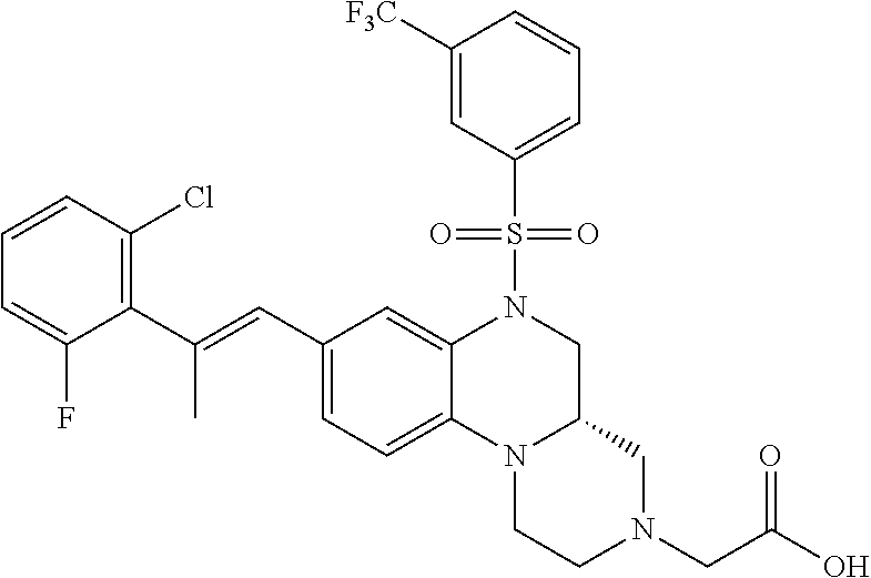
C1([F3C])=CC(S(N2CC3N(C4=CC=C(C=C(C5=C(Cl)C=CC=C5F)C)C=C24)CCN(CC(=O)O)C3)(=O)=O)=CC=C1
